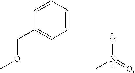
COCC1=CC=CC=C1.CN(O)=O
